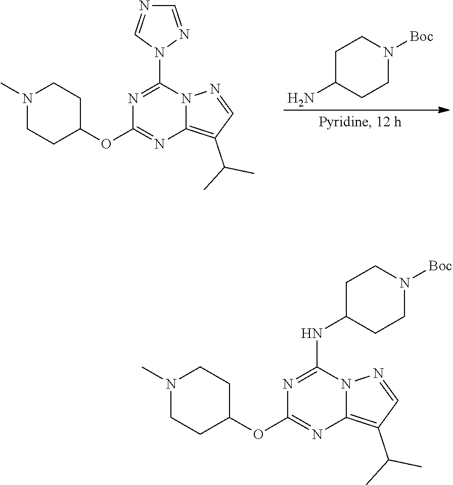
N1(C)CCC(OC2=NC3=C(C(C)C)C=NN3C(NC3CCN([Boc])CC3)=N2)CC1.N1(C)CCC(OC2=NC3=C(C(C)C)C=NN3C(N3N=CN=C3)=N2)CC1.C1C(N)CCN([Boc])C1
